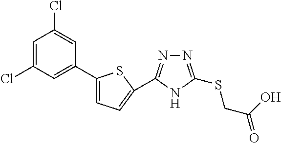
C1(C2=CC(Cl)=CC(Cl)=C2)=CC=C(C2=NN=C(SCC(=O)O)N2)S1
